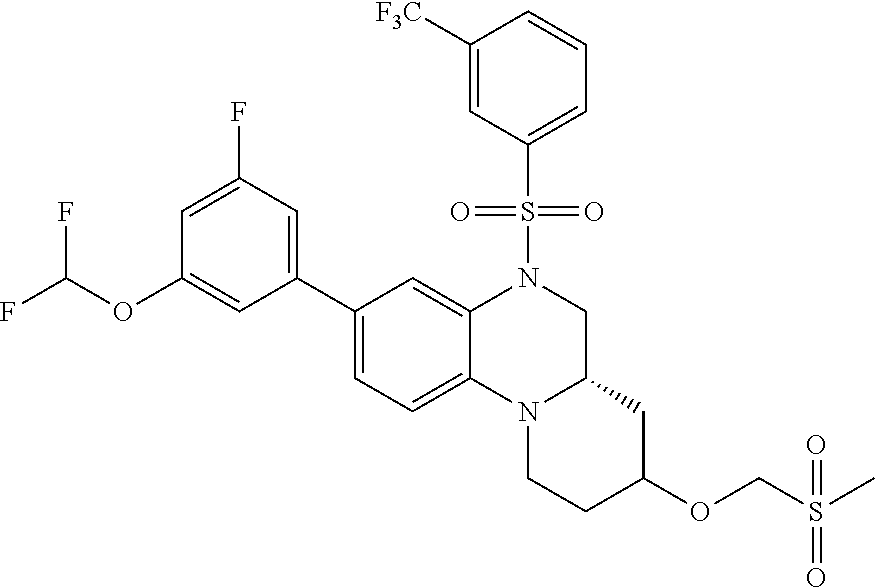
C1(C2=CC(F)=CC(OC(F)F)=C2)=CC=C2C(=C1)N(S(=O)(=O)C1=CC=CC([F3C])=C1)CC1N2CCC(OCS(C)(=O)=O)C1
